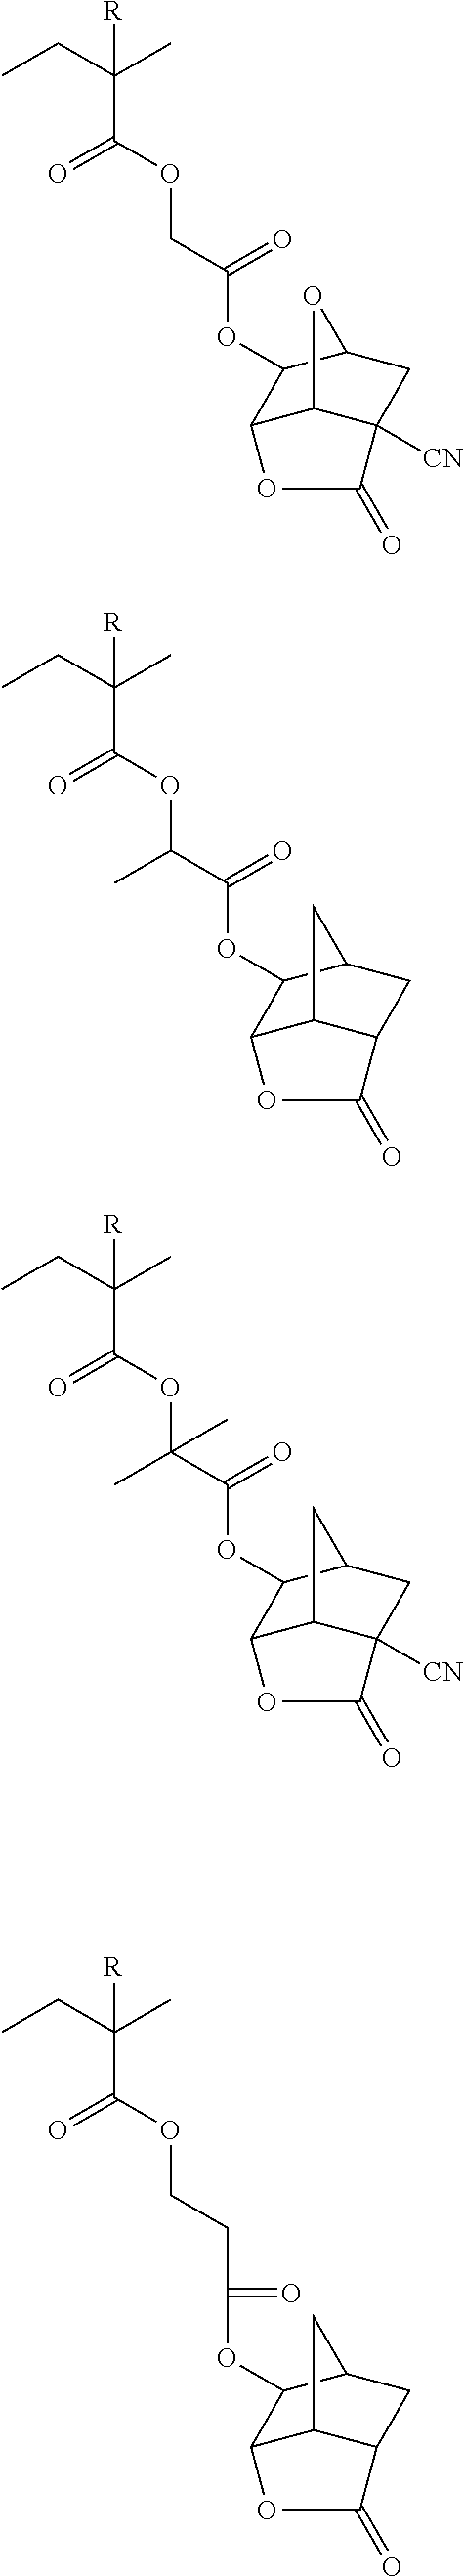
CCC(C)(C(OCC(OC1C2C3C([CN])(CC1O3)C(=O)O2)=O)=O)[R].CCC(C)(C(OC(C(OC1C2C3C(CC1C3)C(=O)O2)=O)C)=O)[R].CCC(C)(C(OC(C(OC1C2C3C([CN])(CC1C3)C(=O)O2)=O)(C)C)=O)[R].CCC(C)(C(OCCC(OC1C2C3C(CC1C3)C(=O)O2)=O)=O)[R]
